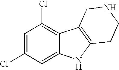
C1=C(Cl)C=C2C(=C1Cl)C1=C(N2)CCNC1
